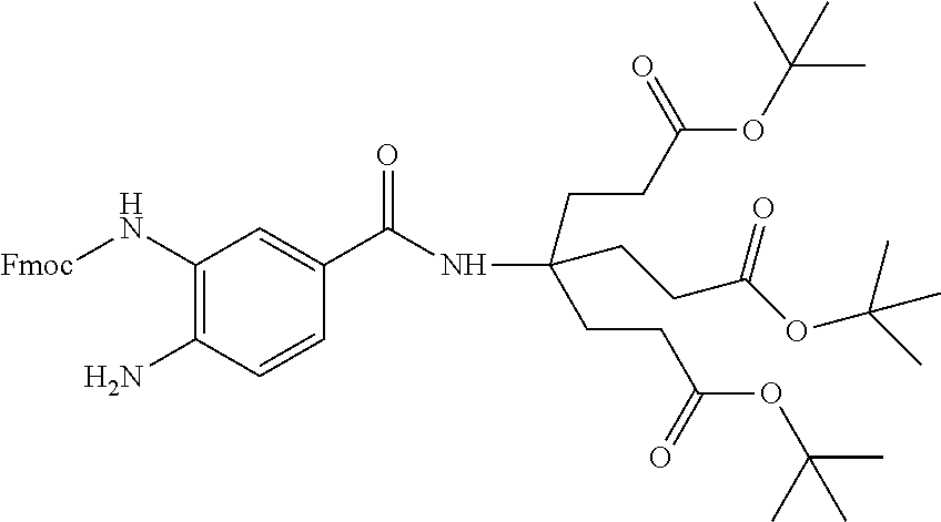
C1(N[Fmoc])=C(N)C=CC(C(NC(CCC(OC(C)(C)C)=O)(CCC(OC(C)(C)C)=O)CCC(OC(C)(C)C)=O)=O)=C1
